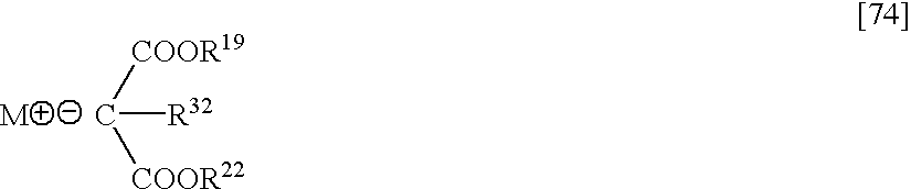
[C-]([R32])([COOR19])[COOR22].[M]
